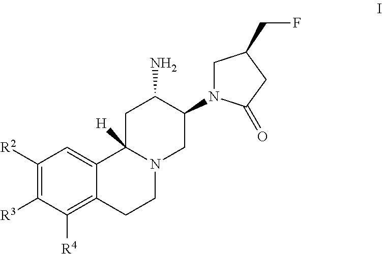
C1([R2])=C([R3])C([R4])=C2C(=C1)C1([H])N(CC2)CC(N2CC(CF)CC2=O)C(N)C1
